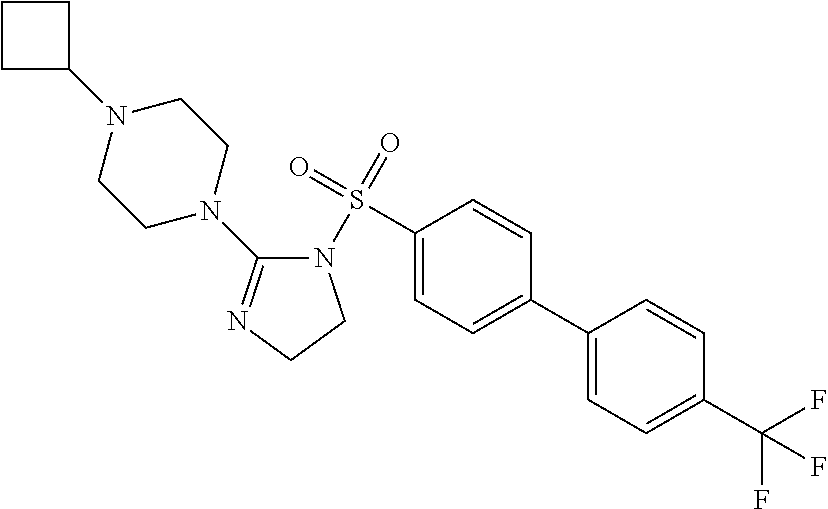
C1(S(=O)(=O)N2C(N3CCN(C4CCC4)CC3)=NCC2)=CC=C(C2=CC=C(C(F)(F)F)C=C2)C=C1
